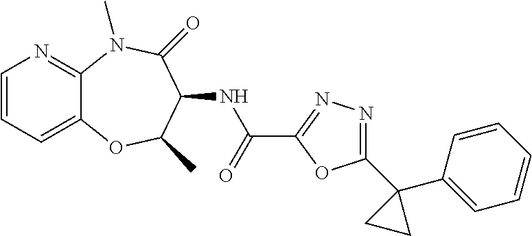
C1=CC=C2C(=N1)N(C)C(=O)C(NC(C1=NN=C(C3(C4=CC=CC=C4)CC3)O1)=O)C(C)O2
